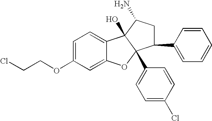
C1=C(OCCCl)C=C2C(=C1)C1(O)C(C3=CC=C(Cl)C=C3)(O2)C(C2=CC=CC=C2)CC1N
